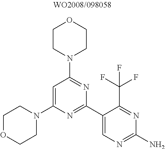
C1=C(N2CCOCC2)N=C(C2=CN=C(N)N=C2C(F)(F)F)N=C1N1CCOCC1
